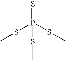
S(C)P(SC)(SC)=S
